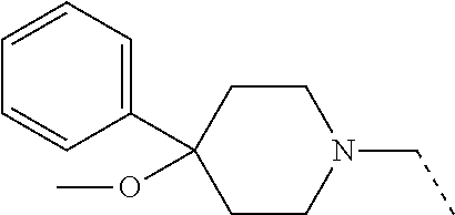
C1(C2(OC)CCN(CC)CC2)=CC=CC=C1
